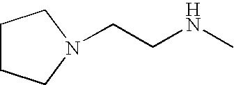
C1CCN(CCNC)C1
